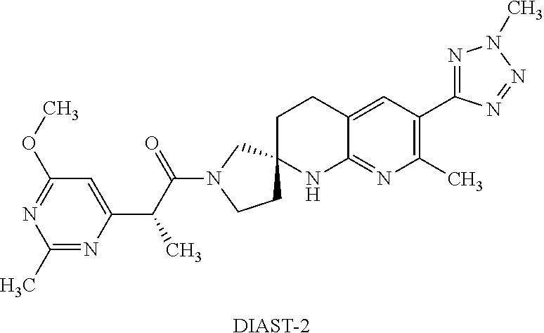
C1(C)=NC(C(C(N2CCC3(C2)CCC2=CC(C4=NN(C)N=N4)=C(C)N=C2N3)=O)C)=CC(OC)=N1.[DIAST-2]
